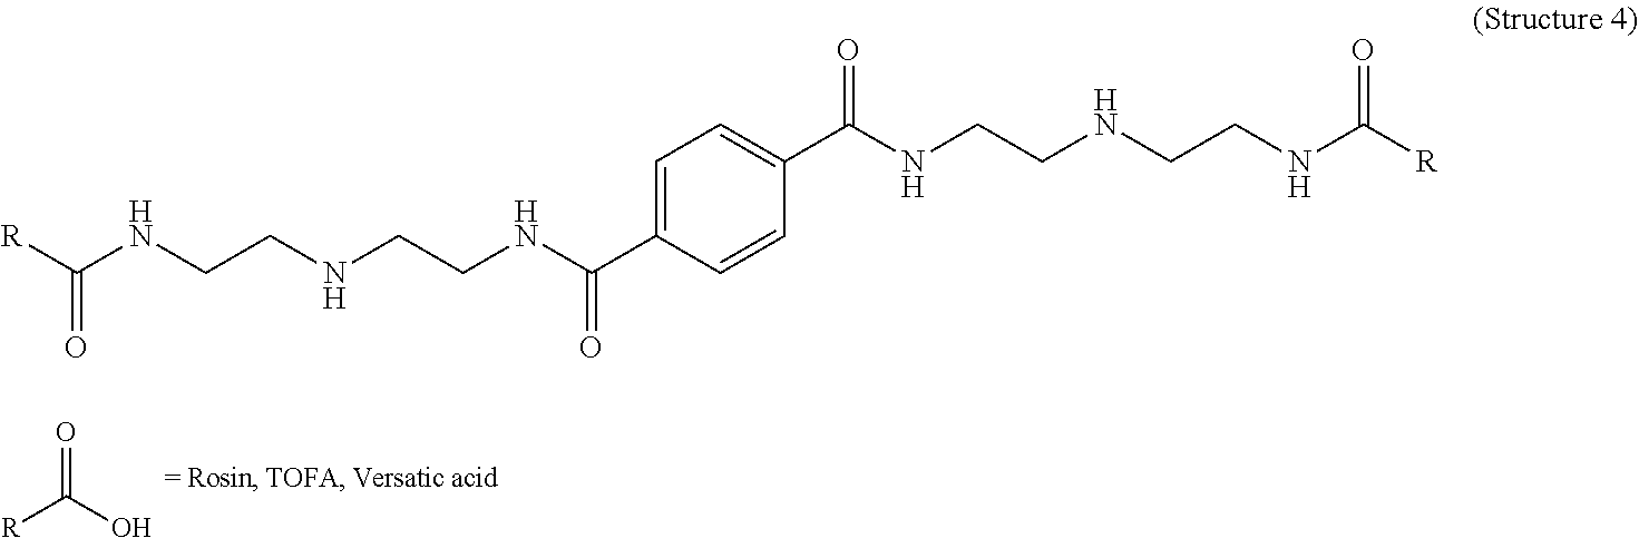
[R]C(=O)O.N(CCNCCNC(=O)C1=CC=C(C(NCCNCCNC([R])=O)=O)C=C1)C(=O)[R]
